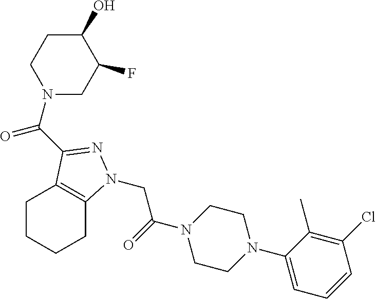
C1CN(C2=CC=CC(Cl)=C2C)CCN1C(CN1C2=C(CCCC2)C(C(N2CC(F)C(O)CC2)=O)=N1)=O
